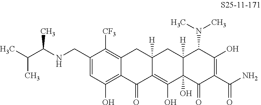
C1=C(CNC(C)C(C)C)C([CF3])=C2C(=C1O)C(=O)C1=C(O)C3(O)C([H])(CC1([H])C2)C(N(C)C)C(O)=C(C(N)=O)C3=O
